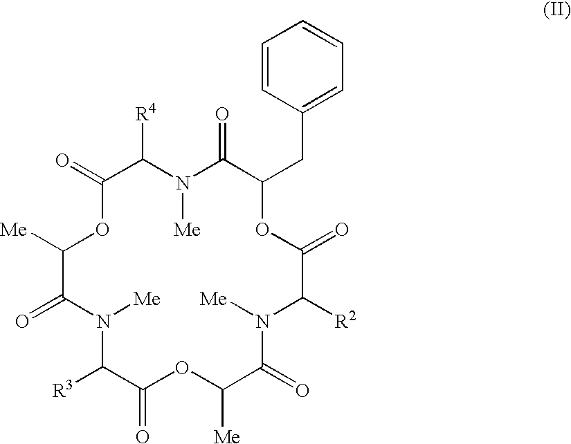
C1(=O)OC([Me])C(=O)N([Me])C([R3])C(=O)OC([Me])C(=O)N([Me])C([R2])C(=O)OC(CC2=CC=CC=C2)C(=O)N([Me])C1[R4]
